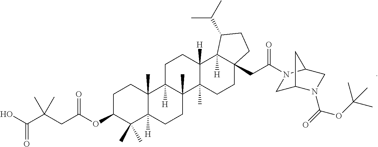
C1C(OC(CC(C(O)=O)(C)C)=O)C(C)(C)C2([H])C(C)(C1)C1([H])C(C)(CC2)C2(C)C([H])(CC1)C1([H])C(CC(=O)N3CC4N(C(=O)OC(C)(C)C)CC3C4)(CC2)CCC1C(C)C
